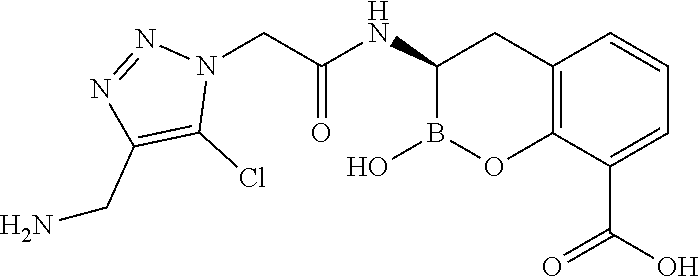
C12=C(C(C(O)=O)=CC=C1)OB(O)C(NC(=O)CN1N=NC(CN)=C1Cl)C2
